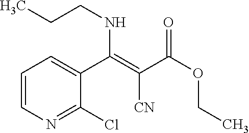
C1=CN=C(Cl)C(C(=C([CN])C(OCC)=O)NCCC)=C1
